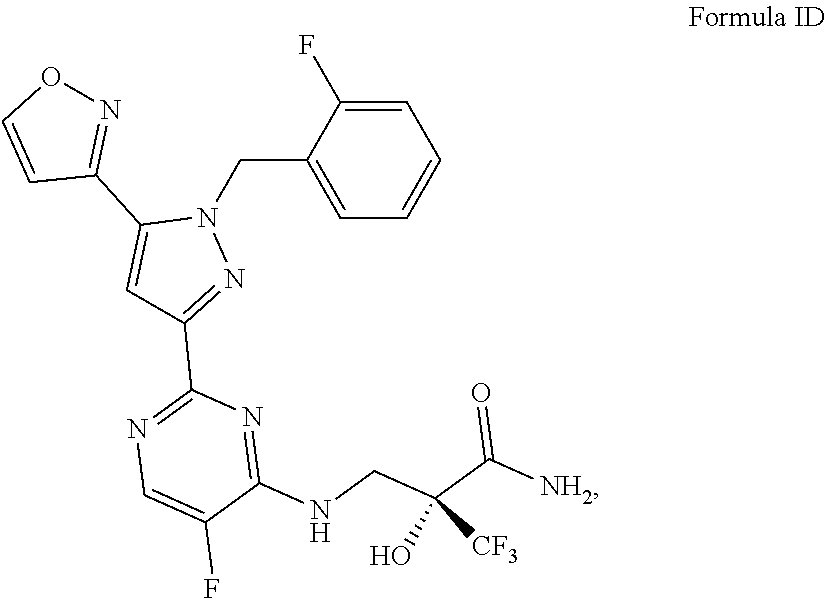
C1=C(F)C(CN2C(C3=NOC=C3)=CC(C3=NC=C(F)C(NCC(C([NH2])=O)(O)[CF3])=N3)=N2)=CC=C1
